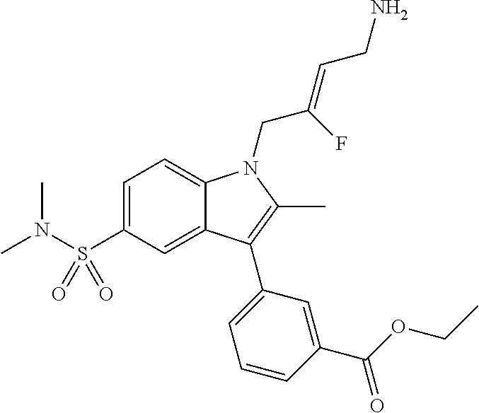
C1=C(S(N(C)C)(=O)=O)C=C2C(=C1)N(CC(=CCN)F)C(C)=C2C1=CC=CC(C(OCC)=O)=C1
